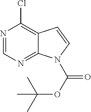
N1=CN=C2C(=C1Cl)C=CN2C(=O)OC(C)(C)C
